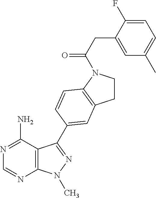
C12=C(C(N)=NC=N1)C(C1=CC3=C(N(C(CC4=CC(C)=CC=C4F)=O)CC3)C=C1)=NN2C
